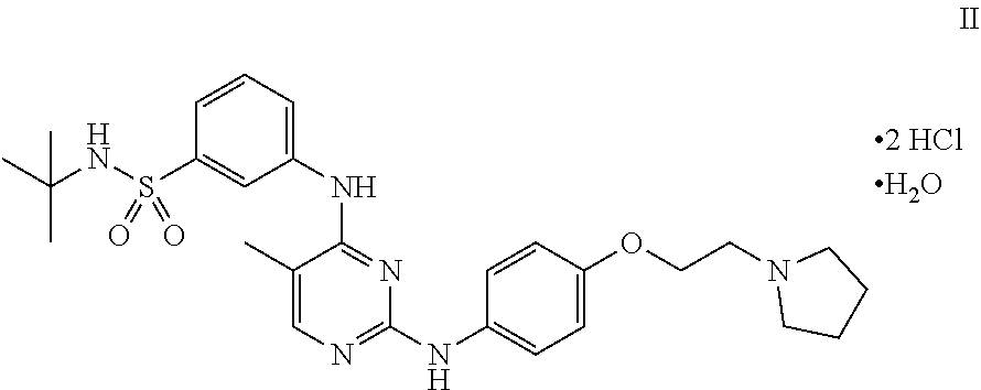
C1CN(CCOC2=CC=C(NC3=NC=C(C)C(NC4=CC=CC(S(=O)(NC(C)(C)C)=O)=C4)=N3)C=C2)CC1
